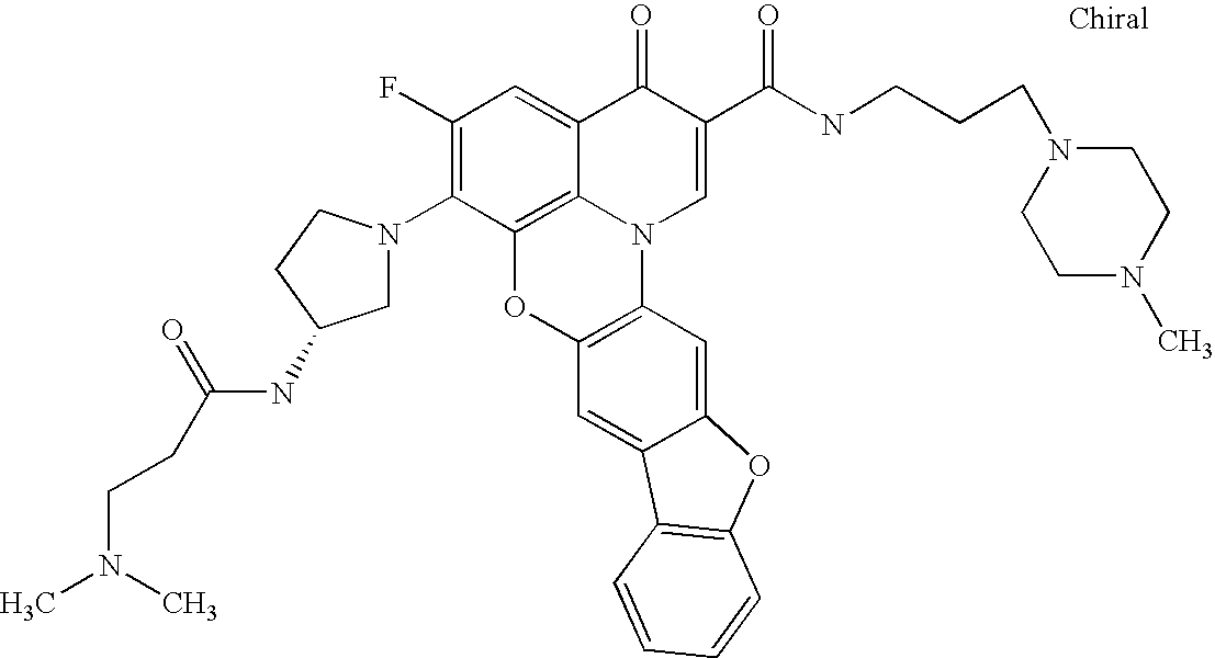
C1(F)=C(N2CC(NC(=O)CCN(C)C)CC2)C2=C3C(=C1)C(=O)C(C(NCCCN1CCN(C)CC1)=O)=CN3C1=C(O2)C=C2C(=C1)OC1=C2C=CC=C1
